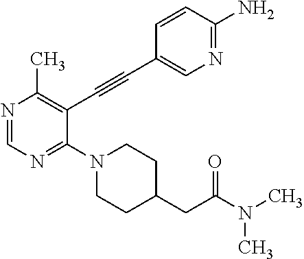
N1=CN=C(N2CCC(CC(N(C)C)=O)CC2)C(C#CC2=CN=C(N)C=C2)=C1C
